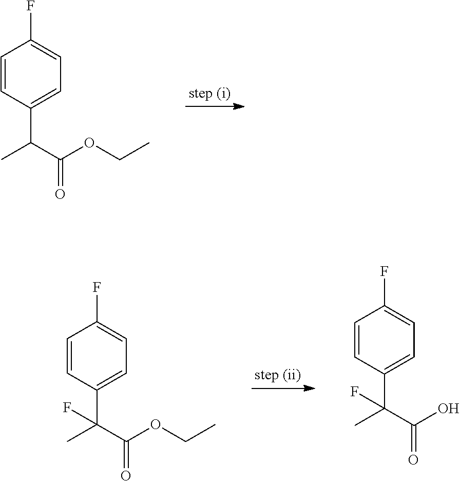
C1=CC(C(C(=O)OCC)C)=CC=C1F.C1=CC(C(C(=O)OCC)(C)F)=CC=C1F.C1=CC(C(C(=O)O)(C)F)=CC=C1F
